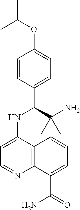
C1=CC(C(C(N)(C)C)NC2=CC=NC3=C2C=CC=C3C(=O)N)=CC=C1OC(C)C
